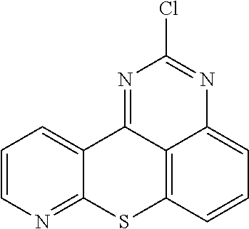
C12=CC=CN=C1SC1=C3C2=NC(Cl)=NC3=CC=C1
